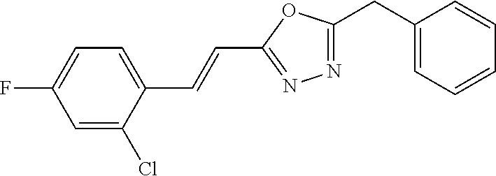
C1(CC2=NN=C(C=CC3=CC=C(F)C=C3Cl)O2)=CC=CC=C1
